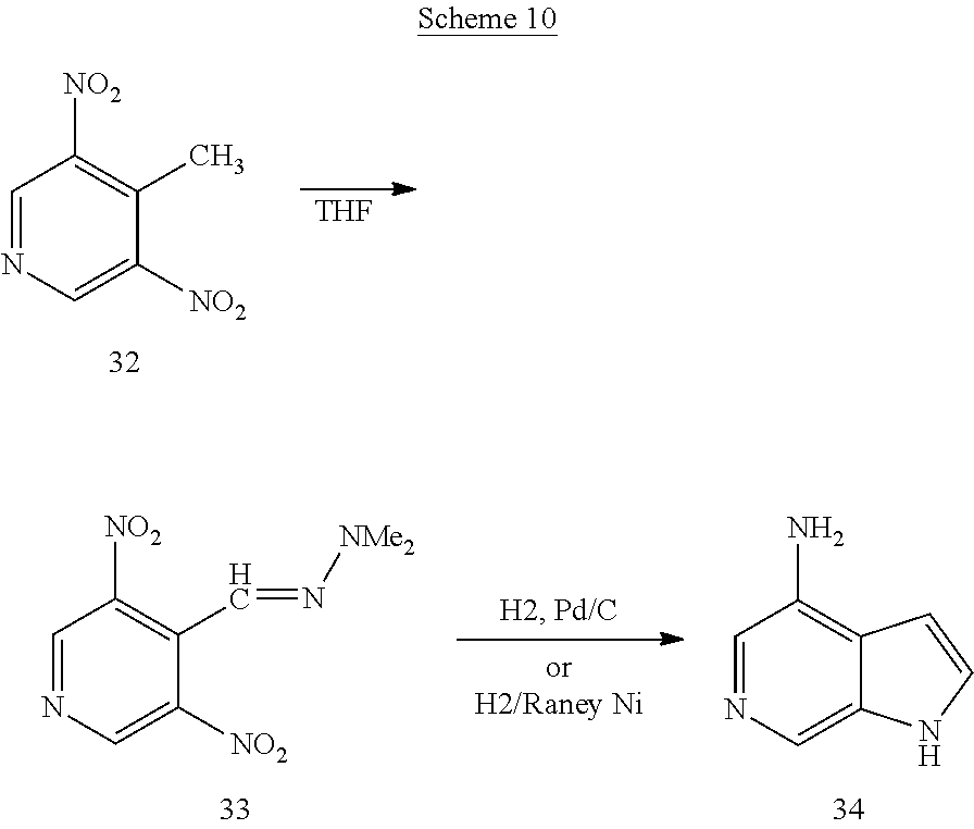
C1=NC=C([NO2])C(C)=C1[NO2].[THF].C1=NC=C([NO2])C(C=N[NMe2])=C1[NO2].C1=NC=C2C(=C1N)C=CN2
